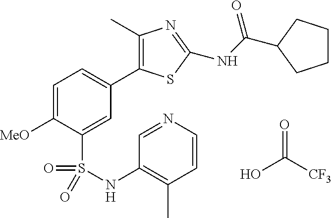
OC(=O)[CF3].C1=C([MeO])C(S(=O)(=O)NC2=C(C)C=CN=C2)=CC(C2=C(C)N=C(NC(=O)C3CCCC3)S2)=C1
